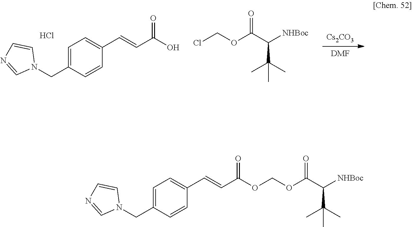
[Cs2CO3].[DMF].N1(CC2=CC=C(C=CC(=O)O)C=C2)C=CN=C1.ClCOC(C([NHBoc])C(C)(C)C)=O.Cl.N1(CC2=CC=C(C=CC(=O)OCOC(=O)C([NHBoc])C(C)(C)C)C=C2)C=CN=C1
